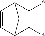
C1=CC2C(*)C(*)C1C2
